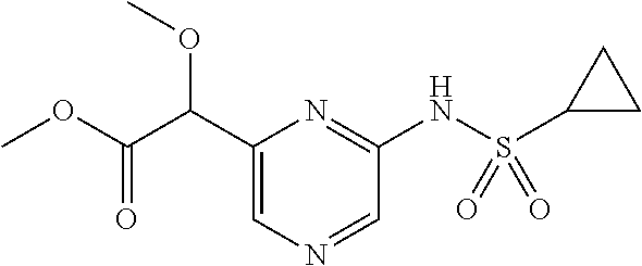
C1(C(C(OC)=O)OC)=CN=CC(NS(C2CC2)(=O)=O)=N1
